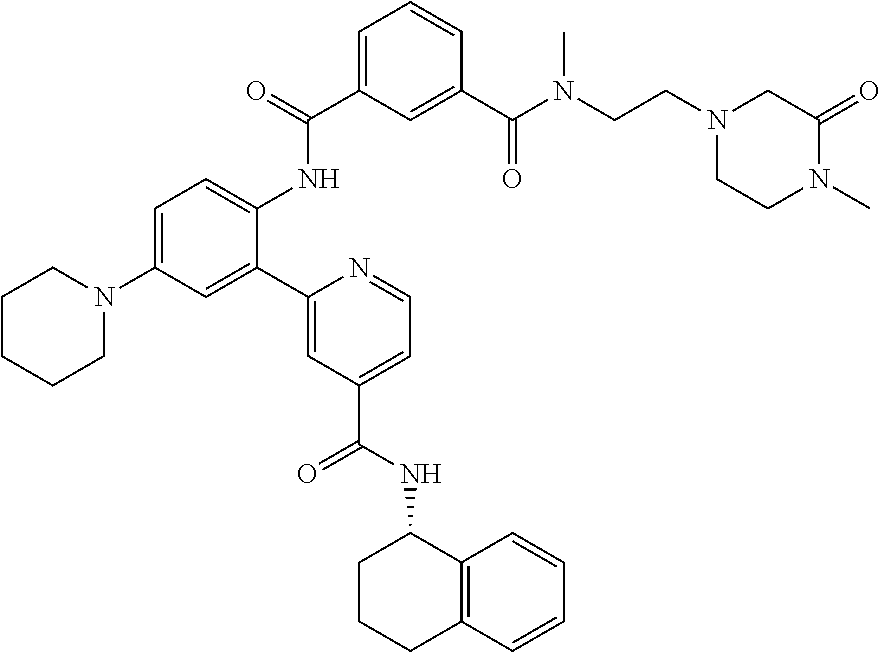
C1(C2=CC(N3CCCCC3)=CC=C2NC(C2=CC=CC(C(N(CCN3CCN(C)C(=O)C3)C)=O)=C2)=O)=CC(C(NC2CCCC3=C2C=CC=C3)=O)=CC=N1
